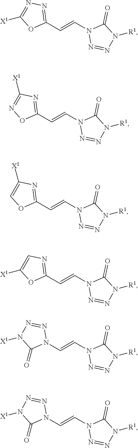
C1(C=CN2N=NN([R1])C2=O)=NN=C([X1])O1.C1(C=CN2N=NN([R1])C2=O)=NC([X1])=NO1.C1(C=CN2N=NN([R1])C2=O)=NC([X1])=CO1.C1(C=CN2N=NN([R1])C2=O)=NC=C([X1])O1.N1(C=CN2N=NN([R1])C2=O)N=NN([X1])C1=O.N1(C=CN2N=NN([R1])C2=O)N=NN([X1])C1=O
